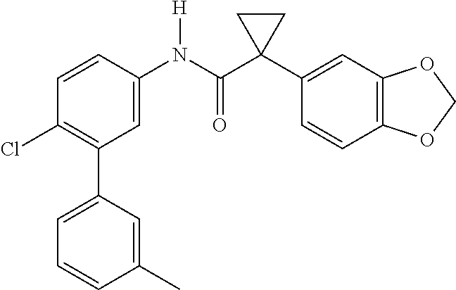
C1=C(N(C(C2(C3=CC4=C(C=C3)OCO4)CC2)=O)[H])C=CC(Cl)=C1C1=CC=CC(C)=C1
